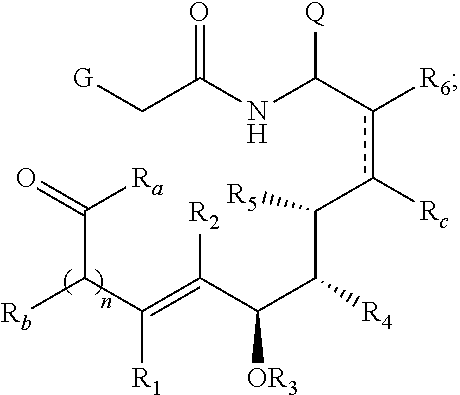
C(C(NC(c([R6])c(C([R5])C(C(C(=C(C([Rb])C([Ra])=O)[R1])[R2])[OR3])[R4])[Rc])[Q])=O)[G]
